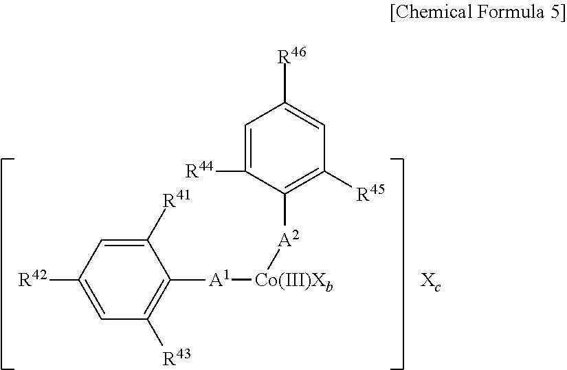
C1([R41])=CC([R42])=CC([R43])=C1[A1][Co(III)Xb][A2]C1=C([R45])C=C([R46])C=C1[R44].[Xc]
